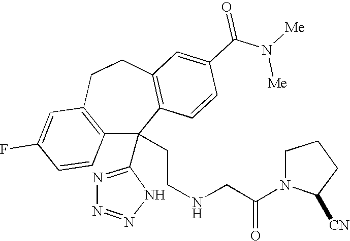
FC1=CC2=C(C=C1)C(C1=NN=NN1)(CCNCC(N1C([CN])CCC1)=O)C1=C(CC2)C=C(C(N([Me])[Me])=O)C=C1
